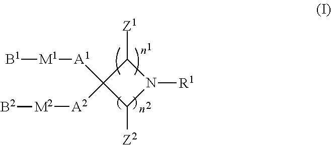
[B1][M1][A1]C1([A2][M2][B2])C([Z2])N([R1])C1[Z1]
